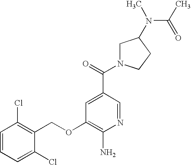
C1=CC=C(Cl)C(COC2=C(N)N=CC(C(=O)N3CC(N(C)C(C)=O)CC3)=C2)=C1Cl
